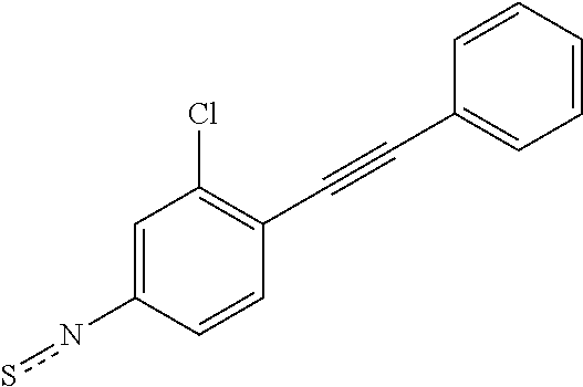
C1=C(ns)C=CC(C#CC2=CC=CC=C2)=C1Cl
